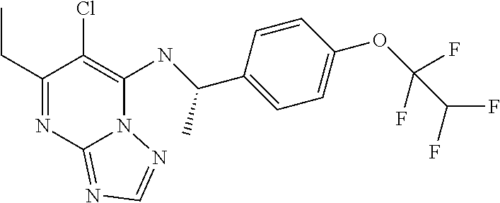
C1(CC)=NC2=NC=NN2C(NC(C2=CC=C(OC(C(F)F)(F)F)C=C2)C)=C1Cl
